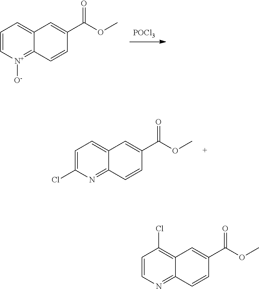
C1=C(Cl)N=C2C(=C1)C=C(C(OC)=O)C=C2.[POCl3].C1=C[N+]([O-])=C2C(=C1)C=C(C(OC)=O)C=C2.C1=CN=C2C(=C1Cl)C=C(C(OC)=O)C=C2
